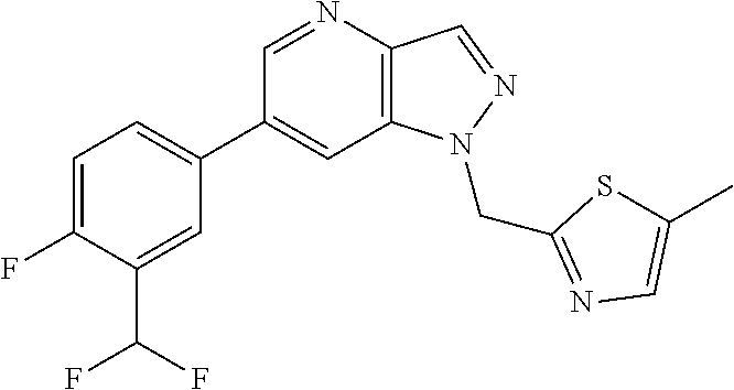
C1(C2=CC=C(F)C(C(F)F)=C2)=CC2=C(C=NN2CC2=NC=C(C)S2)N=C1
